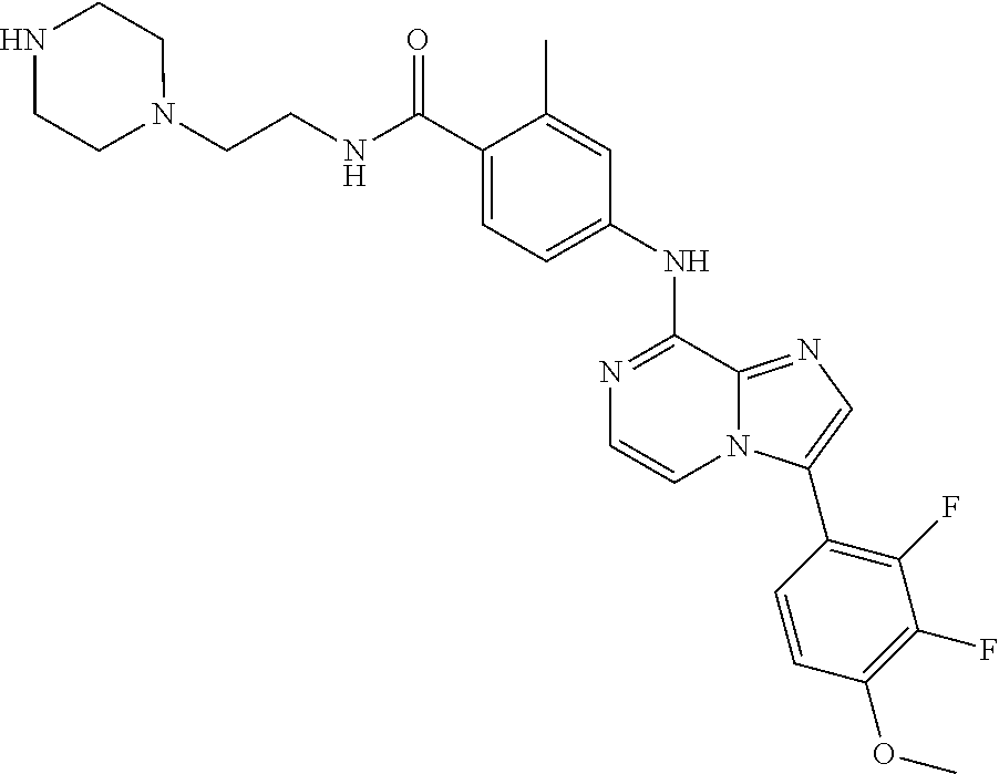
N1=C(NC2=CC=C(C(NCCN3CCNCC3)=O)C(C)=C2)C2=NC=C(C3=C(F)C(F)=C(OC)C=C3)N2C=C1
